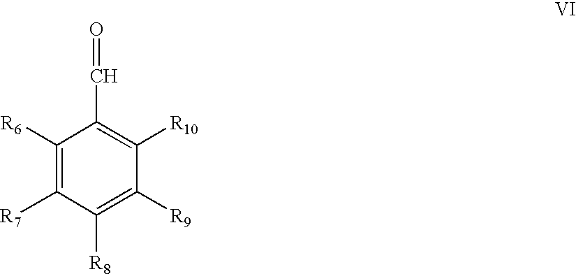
C1([R6])=C([R7])C([R8])=C([R9])C([R10])=C1C=O
